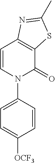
C1=CN(C2=CC=C([OCF3])C=C2)C(=O)C2=C1N=C(C)S2
